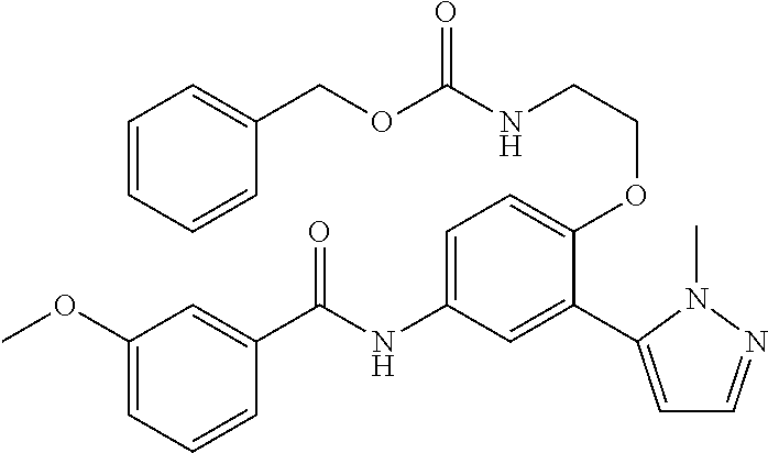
C1(OC)=CC=CC(C(=O)NC2=CC=C(OCCNC(OCC3=CC=CC=C3)=O)C(C3=CC=NN3C)=C2)=C1
